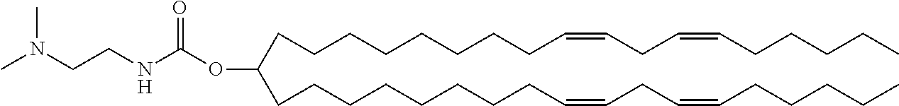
CN(CCNC(OC(CCCCCCCCC=CCC=CCCCCC)CCCCCCCCC=CCC=CCCCCC)=O)C
